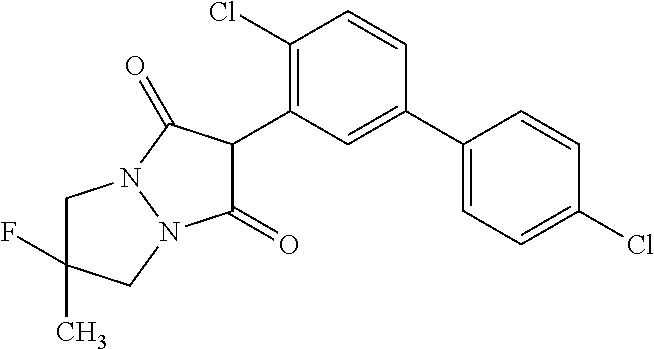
C1(=O)C(C2=C(Cl)C=CC(C3=CC=C(Cl)C=C3)=C2)C(=O)N2N1CC(F)(C)C2
